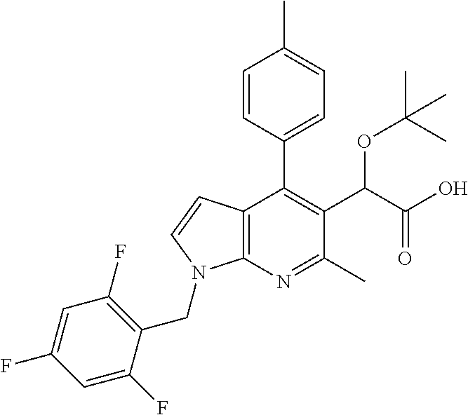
C1=CC(C2=C(C(C(O)=O)OC(C)(C)C)C(C)=NC3=C2C=CN3CC2=C(F)C=C(F)C=C2F)=CC=C1C
